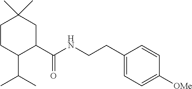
C1CC(C(C)C)C(C(NCCC2=CC=C([OMe])C=C2)=O)CC1(C)C
